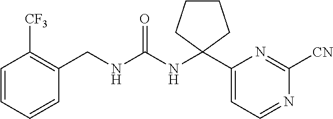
C(NC(NC1(C2=CC=NC([CN])=N2)CCCC1)=O)C1=C([CF3])C=CC=C1
